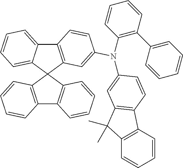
C12=C(C3(C4=CC=CC=C14)C1=C(C4=C3C=CC=C4)C=CC=C1)C=C(N(C1=CC3=C(C=C1)C1=C(C3(C)C)C=CC=C1)C1=C(C3=CC=CC=C3)C=CC=C1)C=C2
